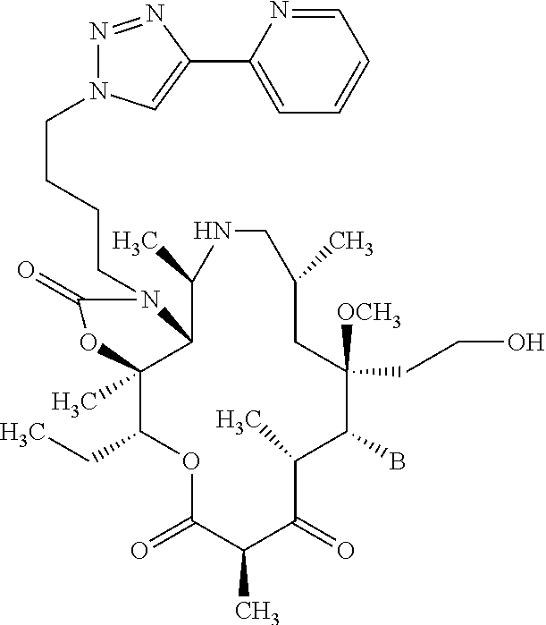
O1C(=O)C(C)C(=O)C(C)C(B)C([OCH3])(CCO)CC(C)CNC(C)C2C(C)(C1CC)OC(=O)N2CCCCN1N=NC(C2=CC=CC=N2)=C1
